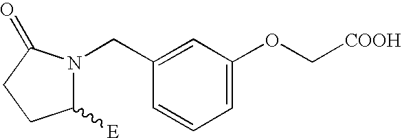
C1([E])N(CC2=CC(OC[COOH])=CC=C2)C(=O)CC1
